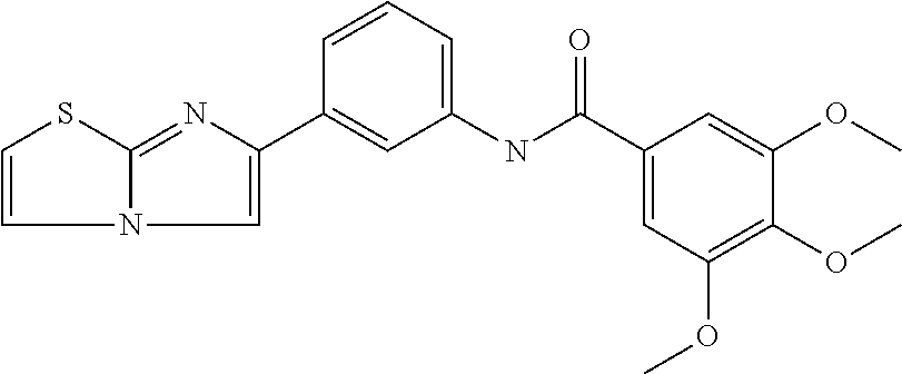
S1C=CN2C=C(C3=CC(NC(=O)C4=CC(OC)=C(OC)C(OC)=C4)=CC=C3)N=C12
